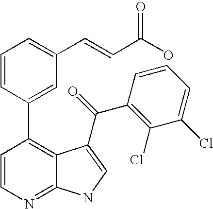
C1=CN=C2C(=C1C1=CC(C=CC(O)=O)=CC=C1)C(C(C1=C(Cl)C(Cl)=CC=C1)=O)=CN2
